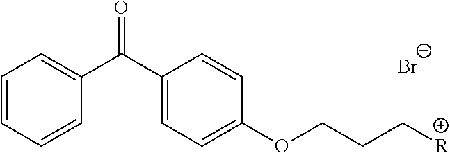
C1=CC=CC(C(C2=CC=C(OCCC[R])C=C2)=O)=C1.[Br-]
